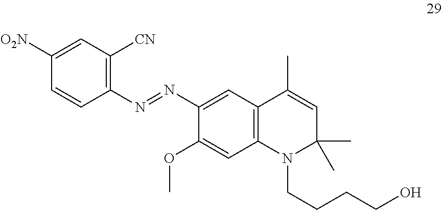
C1=CC(N=NC2=CC3=C(C=C2OC)N(CCCCO)C(C)(C)C=C3C)=C([CN])C=C1[O2N]
